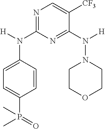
C1=CC(N([H])C2=NC=C([CF3])C(N([H])N3CCOCC3)=N2)=CC=C1P(=O)(C)C
